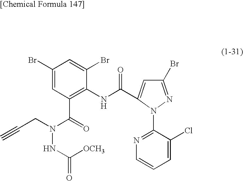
C1(Br)=NN(C2=NC=CC=C2Cl)C(C(NC2=C(C(N(NC(=O)[OCH3])CC#C)=O)C=C(Br)C=C2Br)=O)=C1
